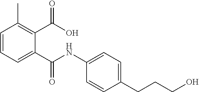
C1(NC(C2=CC=CC(C)=C2C(O)=O)=O)=CC=C(CCCO)C=C1
